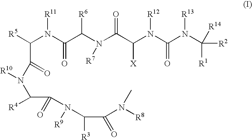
[R5]C(N(C(C(N(C(C(N(C(N(C([R2])([R1])[R14])[R13])=O)[R12])[X])=O)[R7])[R6])=O)[R11])C(N(C([R4])C(N(C(C(N([R8])C)=O)[R3])[R9])=O)[R10])=O
